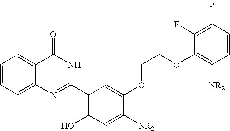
C1=CC=C2C(=C1)C(=O)NC(C1=C(O)C=C([NR2])C(OCCOC3=C([NR2])C=CC(F)=C3F)=C1)=N2
